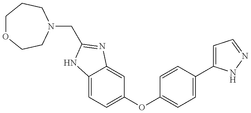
C(C1=NC2=CC(OC3=CC=C(C4=CC=NN4)C=C3)=CC=C2N1)N1CCOCCC1
